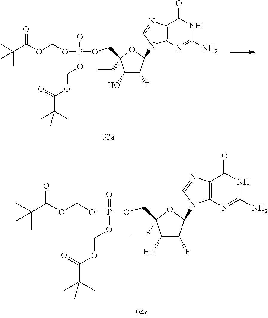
C1(O)C(F)C(N2C3=C(N=C2)C(=O)NC(N)=N3)OC1(COP(OCOC(=O)C(C)(C)C)(=O)OCOC(=O)C(C)(C)C)CC.C1(O)C(F)C(N2C3=C(N=C2)C(=O)NC(N)=N3)OC1(COP(OCOC(=O)C(C)(C)C)(=O)OCOC(=O)C(C)(C)C)C=C
